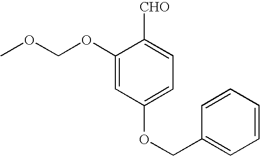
C1(OCOC)=CC(OCC2=CC=CC=C2)=CC=C1[CHO]
